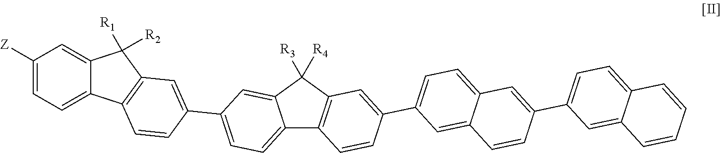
C1([Z])=CC=C2C(=C1)C([R1])([R2])C1=C2C=CC(C2=CC=C3C4=C(C([R3])([R4])C3=C2)C=C(C2=CC=C3C(=C2)C=CC(C2=CC=C5C(=C2)C=CC=C5)=C3)C=C4)=C1
